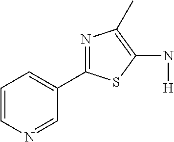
C1=CN=CC(C2=NC(C)=C(N[H])S2)=C1
